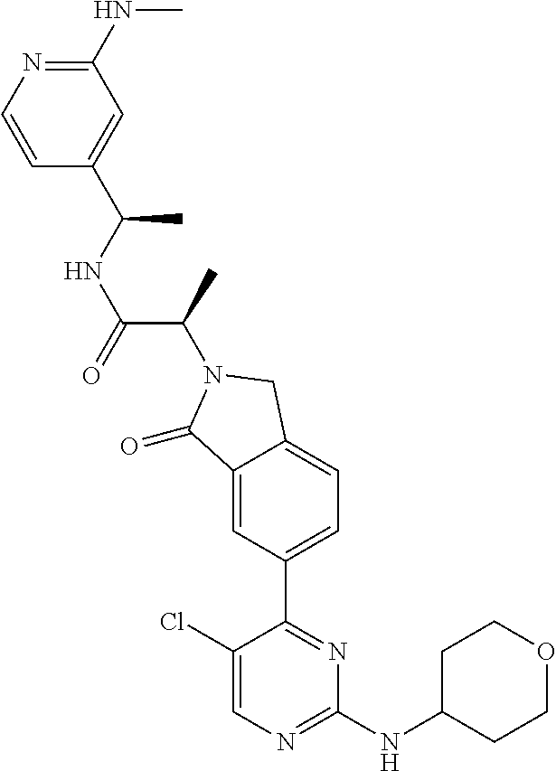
C1(=O)C2=CC(C3=NC(NC4CCOCC4)=NC=C3Cl)=CC=C2CN1C(C(NC(C)C1=CC(NC)=NC=C1)=O)C
